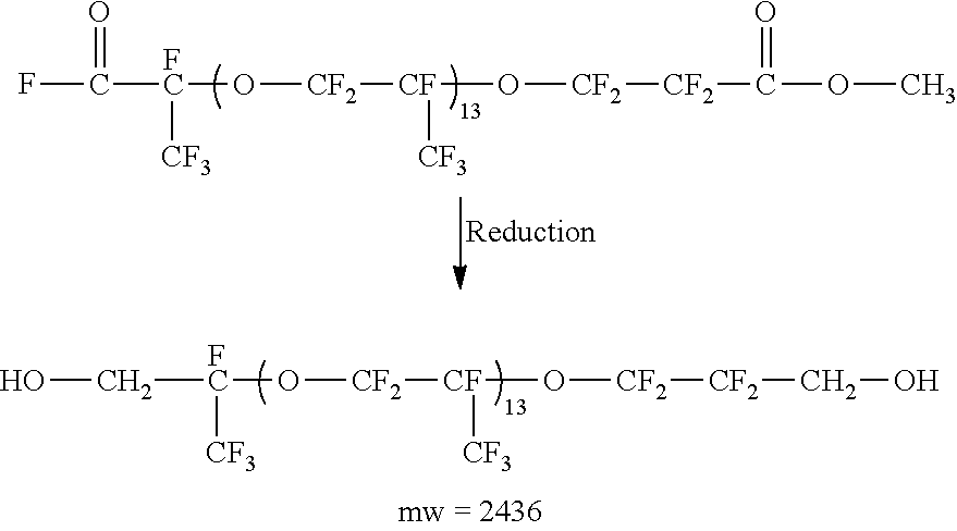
FC([FC](O[CF2][CF](O[CF2][CF2]C(OC)=O)[CF3])[CF3])=O.C([FC](O[CF2][CF](O[CF2][CF2]CO)[CF3])[CF3])O
